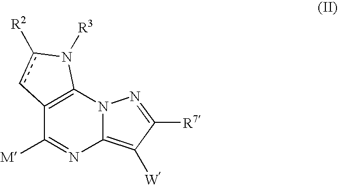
C12=C(N3C(=C([W])C([R7])=N3)N=C1[M])N([R3])c([R2])c2
